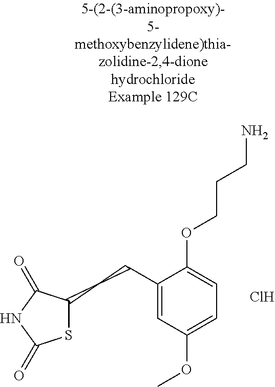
S1C(CCC2=CC(OC)=CC=C2OCCCN)C(=O)NC1=O.Cl
